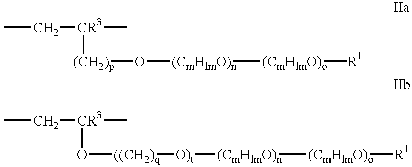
CC[CR3](C)[(CH2)p]O[(CmHlmO)n][(CmHlmO)o][R1].CC[CR3](C)O[((CH2)q][O)t][(CmHlmO)n][(CmHlmO)o][R1]
